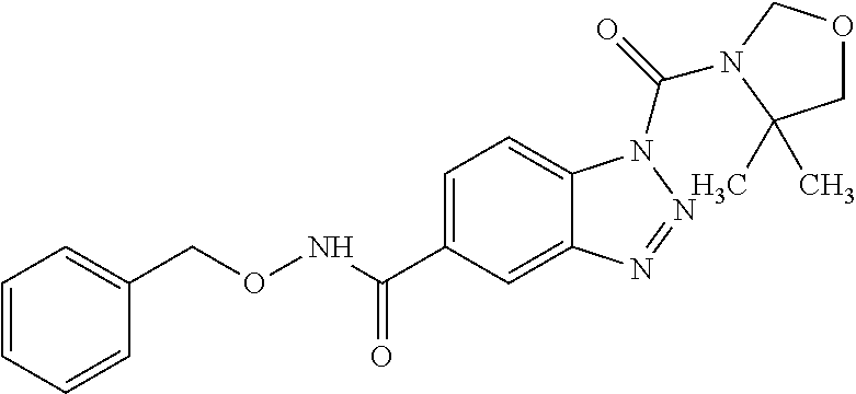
C1=CC=CC(CONC(C2=CC=C3C(=C2)N=NN3C(=O)N2C(C)(C)COC2)=O)=C1
